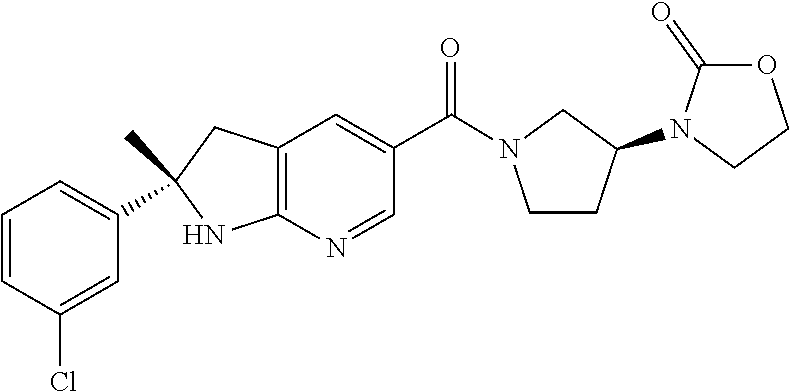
C12=C(N=CC(C(=O)N3CCC(N4CCOC4=O)C3)=C1)NC(C1=CC=CC(Cl)=C1)(C)C2
